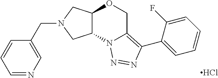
C1=NC=C(CN2CC3C(C2)N2C(=C(C4=CC=CC=C4F)N=N2)CO3)C=C1.Cl
